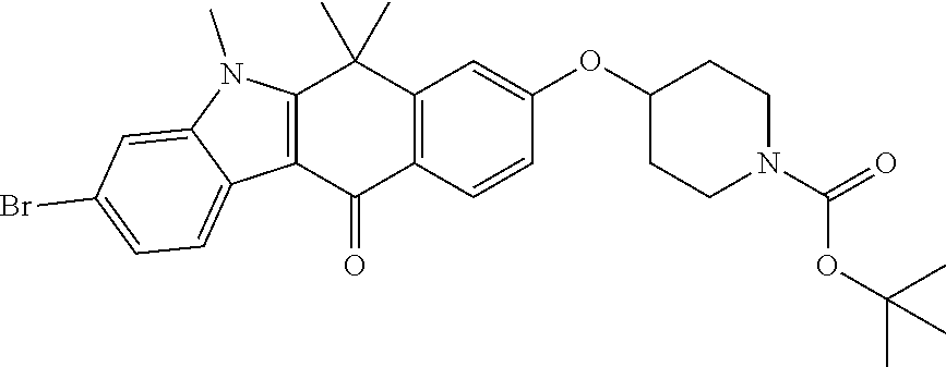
C12=C(C=CC(OC3CCN(C(=O)OC(C)(C)C)CC3)=C1)C(=O)C1=C(C2(C)C)N(C)C2=CC(Br)=CC=C12
